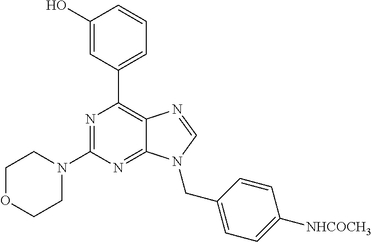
N1=C(N2CCOCC2)N=C2C(=C1C1=CC=CC(O)=C1)N=CN2CC1=CC=C([NHCOCH3])C=C1
